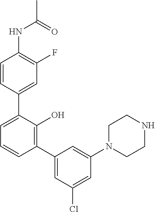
C1(NC(C)=O)=C(F)C=C(C2=CC=CC(C3=CC(Cl)=CC(N4CCNCC4)=C3)=C2O)C=C1
